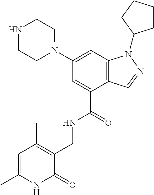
C12=C(C=C(N3CCNCC3)C=C1C(NCC1=C(C)C=C(C)NC1=O)=O)N(C1CCCC1)N=C2
